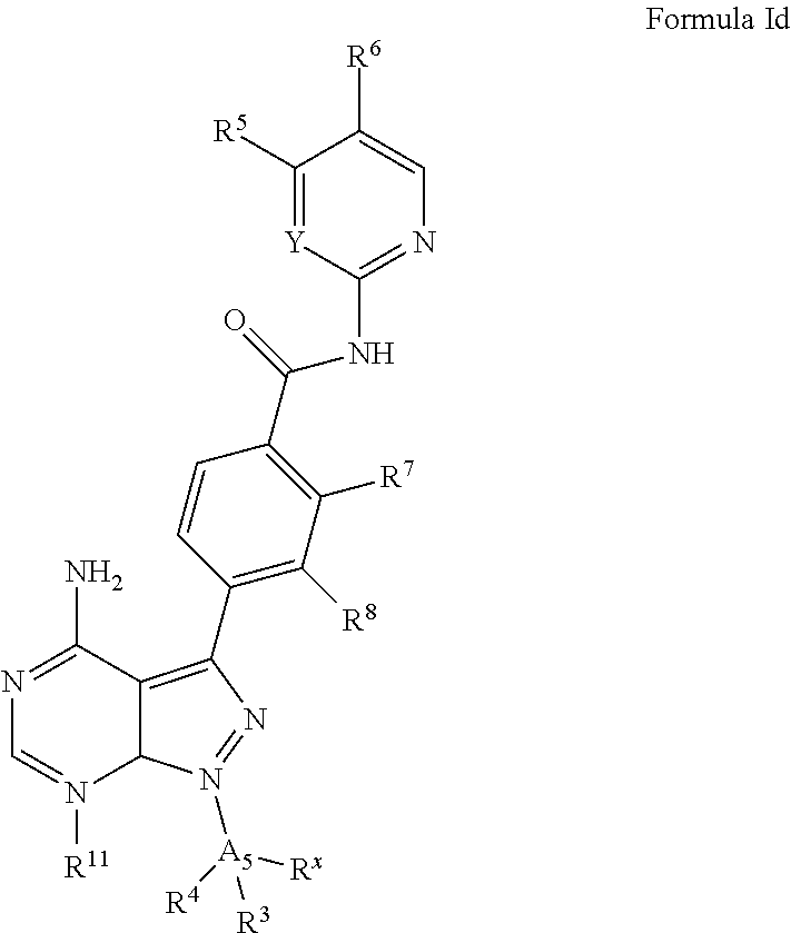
C1([R5])=[Y]C(NC(=O)C2=C([R7])C([R8])=C(C3=C4C(N([R11])=CN=C4N)N([A5]([R4])([Rx])[R3])=N3)C=C2)=NC=C1[R6]
